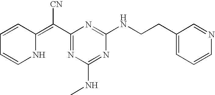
C1=CC(=C(C2=NC(NC)=NC(NCCC3=CC=CN=C3)=N2)[CN])NC=C1
